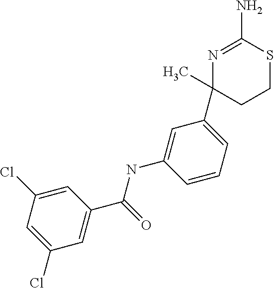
C1=C(Cl)C=C(Cl)C=C1C(=O)NC1=CC(C2(C)CCSC(N)=N2)=CC=C1
